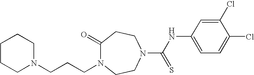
C1(Cl)=CC(NC(=S)N2CCC(=O)N(CCCN3CCCCC3)CC2)=CC=C1Cl
